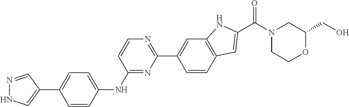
C1CN(C(C2=CC3=C(N2)C=C(C2=NC=CC(NC4=CC=C(C5=CNN=C5)C=C4)=N2)C=C3)=O)CC(CO)O1
